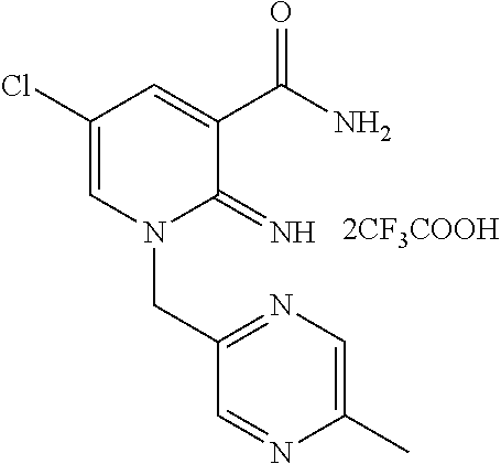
C1(Cl)=CN(CC2=NC=C(C)N=C2)C(=N)C(C(N)=O)=C1.[2CF3COOH]
